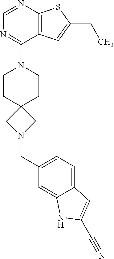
C1=NC2=C(C(N3CCC4(CC3)CN(CC3=CC=C5C(=C3)NC(C#N)=C5)C4)=N1)C=C(CC)S2
